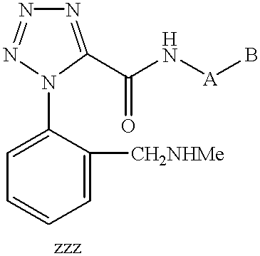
C1=C([CH2NHMe])C(N2C(C(N[A]B)=O)=NN=N2)=CC=C1
